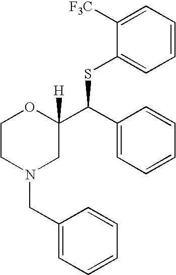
C1([F3C])=CC=CC=C1SC(C1([H])OCCN(CC2=CC=CC=C2)C1)C1=CC=CC=C1
